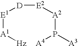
[D]([E2][A2]P([A4])[A3])[E1][A1][Hz]
